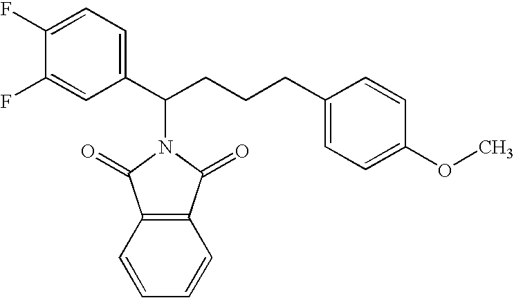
C1=C(F)C(F)=CC(C(CCCC2=CC=C(OC)C=C2)N2C(=O)C3=C(C2=O)C=CC=C3)=C1
